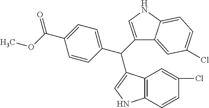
C1=CC(C(C2=CNC3=C2C=C(Cl)C=C3)C2=CNC3=CC=C(Cl)C=C23)=CC=C1C(OC)=O
